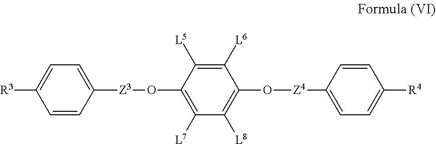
[R3]C1=CC=C([Z3]OC2=C([L7])C([L8])=C(O[Z4]C3=CC=C([R4])C=C3)C([L6])=C2[L5])C=C1
